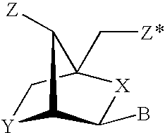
[Y]1C2C(B)[X]C(C[Z])(C1)C2[Z]
